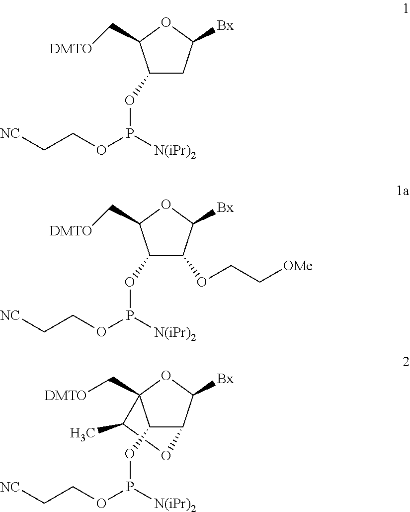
C1(OP([N(iPr)2])OCC[NC])CC([Bx])OC1C[DMTO].C1(OP([N(iPr)2])OCC[NC])C(OCC[OMe])C([Bx])OC1C[DMTO].C12C([Bx])OC(C[DMTO])(C(C)O1)C2OP([N(iPr)2])OCC[NC]
